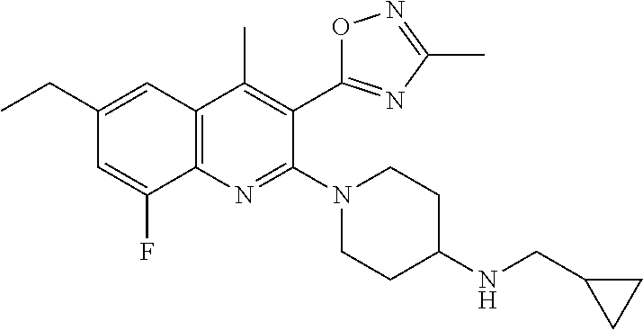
C1(CC)=CC2=C(N=C(N3CCC(NCC4CC4)CC3)C(C3=NC(C)=NO3)=C2C)C(F)=C1
